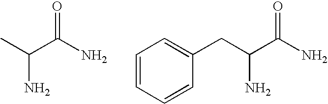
C1=CC=CC(CC(C(N)=O)N)=C1.C(C(N)=O)(N)C
